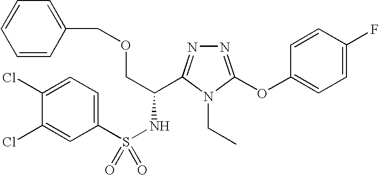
C1(Cl)=CC=C(S(NC(COCC2=CC=CC=C2)C2=NN=C(OC3=CC=C(F)C=C3)N2CC)(=O)=O)C=C1Cl
